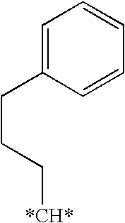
C1=C(CCC[*CH*])C=CC=C1
